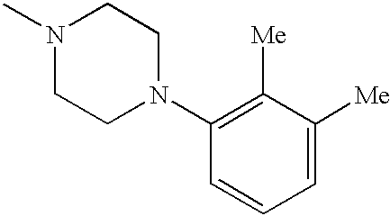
N1(C)CCN(C2=C([Me])C([Me])=CC=C2)CC1
